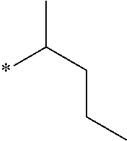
*C(CCC)C
